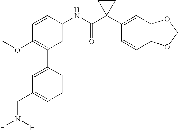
C1(NC(C2(C3=CC4=C(C=C3)OCO4)CC2)=O)=CC(C2=CC(CN([H])[H])=CC=C2)=C(OC)C=C1
